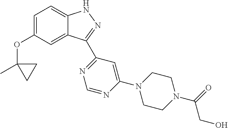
C1=C(OC2(C)CC2)C=C2C(=C1)NN=C2C1=NC=NC(N2CCN(C(=O)CO)CC2)=C1
